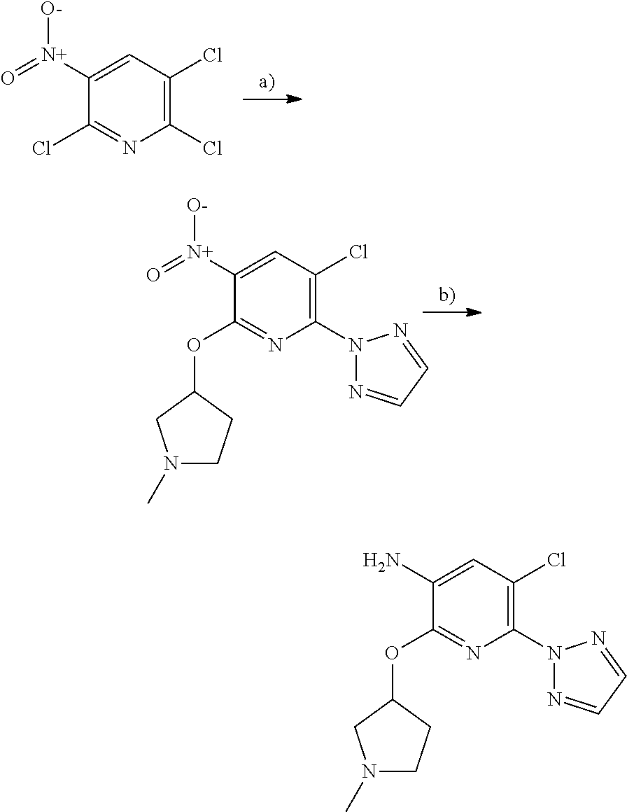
C1([N+](=O)[O-])=CC(Cl)=C(Cl)N=C1Cl.C1([N+](=O)[O-])=CC(Cl)=C(N2N=CC=N2)N=C1OC1CN(C)CC1.C1(N)=CC(Cl)=C(N2N=CC=N2)N=C1OC1CN(C)CC1
